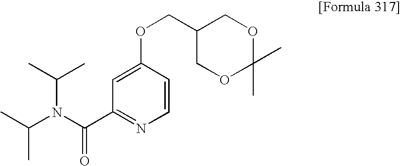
N(C(C1=NC=CC(OCC2COC(C)(C)OC2)=C1)=O)(C(C)C)C(C)C
